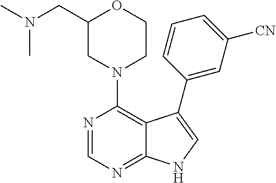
C12=NC=NC(N3CCOC(CN(C)C)C3)=C1C(C1=CC([CN])=CC=C1)=CN2
